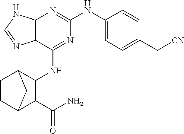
C12=C(C(NC3C4C=CC(C3C(N)=O)C4)=NC(NC3=CC=C(C[CN])C=C3)=N1)N=CN2
